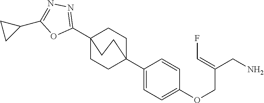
C1(C23CCC(C4=CC=C(OCC(=CF)CN)C=C4)(CC2)CC3)=NN=C(C2CC2)O1
